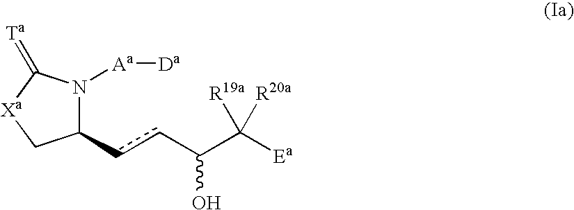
C1(ccC(O)C([Ea])([R19a])[R20a])N([Aa][Da])C(=[Ta])[Xa]C1
